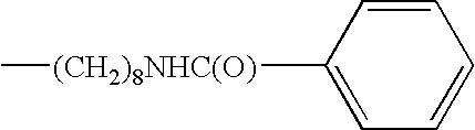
C1=CC([(CH2)8NHC(O)]C)=CC=C1
